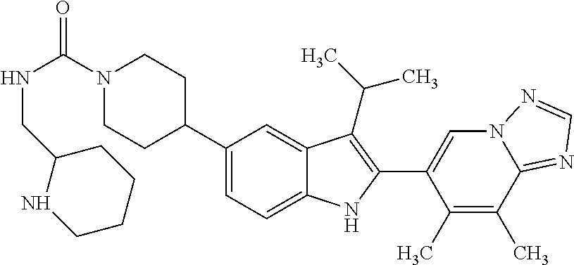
C(=O)(N1CCC(C2=CC=C3C(=C2)C(C(C)C)=C(C2=CN4C(=NC=N4)C(C)=C2C)N3)CC1)NCC1NCCCC1
